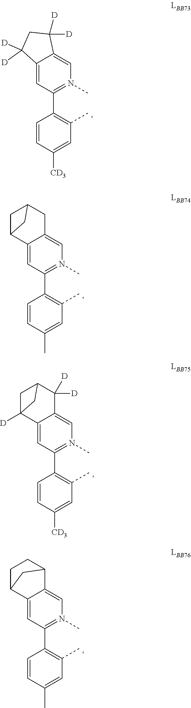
C12=CC(C3=C(C)C=C([CD3])C=C3)=N(C)C=C1C([D])([D])CC2([D])[D].C12=CC(C3=C(C)C=C(C)C=C3)=N(C)C=C1CC1CC2C1.C12=CC(C3=C(C)C=C([CD3])C=C3)=N(C)C=C1C([D])([D])C1CC2([D])C1.C12=CC(C3=C(C)C=C(C)C=C3)=N(C)C=C1C1CCC2C1
